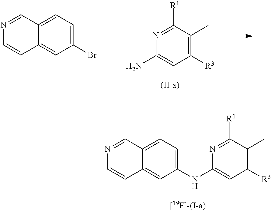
C1=C(NC2=CC([R3])=C(C)C([R1])=N2)C=C2C(=C1)C=NC=C2.C1([R3])=C(C)C([R1])=NC(N)=C1.C1(Br)=CC=C2C(=C1)C=CN=C2
